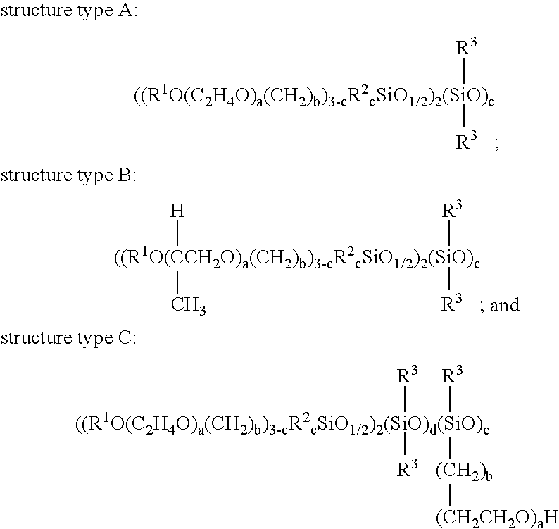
[((R1O(C2H4O)a(CH2)b)3-cR2cSiO1/2)2(SiO)c]([R3])[R3].[((R1O(CCH2O)a(CH2)b)3-cR2cSiO1/2)2(SiO)c]([R3])([R3])([H])C.[((R1O(C2H4O)a(CH2)b)3-cR2cSiO1/2)2(SiO)d(SiO)e]([R3])([R3])([R3])[(CH2)b][(CH2CH2O)aH]
